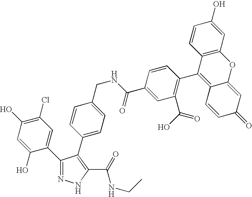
C1(C2=NNC(C(=O)NCC)=C2C2=CC=C(CNC(C3=CC(C(O)=O)=C(C4=C5C(=CC(=O)C=C5)OC5=C4C=CC(O)=C5)C=C3)=O)C=C2)=CC(Cl)=C(O)C=C1O
